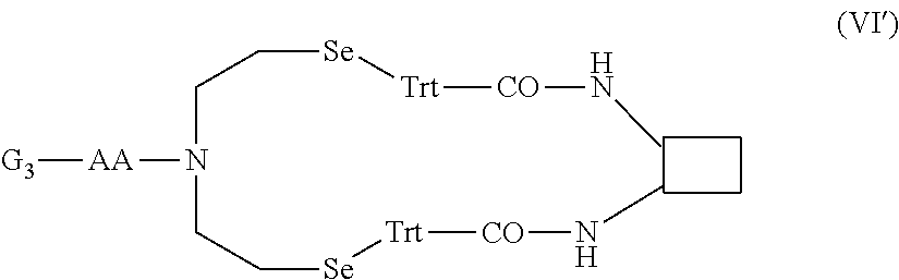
C(N(CC[Se][Trt][CO]NC)[AA][G3])C[Se][Trt][CO]NC
